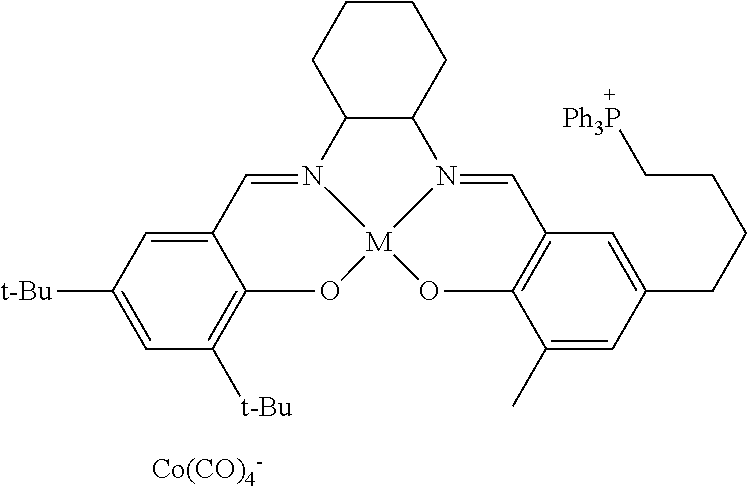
C12C(CCCC1)N1=CC3=C(O[M]14OC1=C([t-Bu])C=C([t-Bu])C=C1C=N24)C(C)=CC(CCCC[Ph3P])=C3.[Co(CO)4-]
